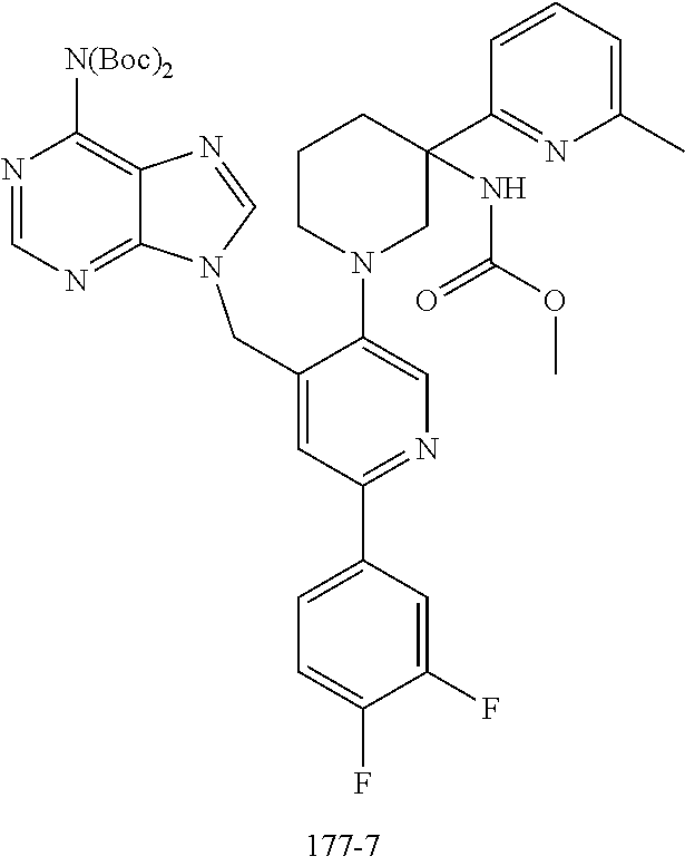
C1(N2CC(NC(OC)=O)(C3=NC(C)=CC=C3)CCC2)=CN=C(C2=CC=C(F)C(F)=C2)C=C1CN1C2=NC=NC([N(Boc)2])=C2N=C1
